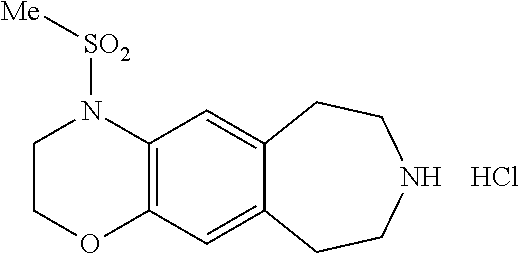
C1COC2=C(N1[SO2][Me])C=C1C(=C2)CCNCC1.Cl
